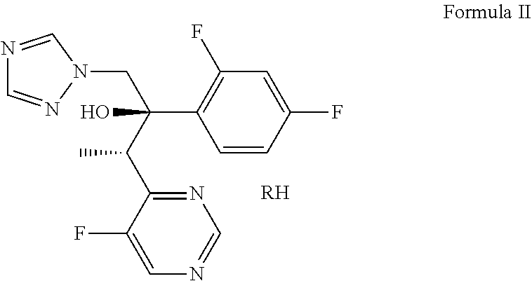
[RH].C1=NC=C(F)C(C(C(O)(CN2N=CN=C2)C2=C(F)C=C(F)C=C2)C)=N1
